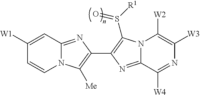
N12C(=NC(C3=C(S([R1])=O)N4C(=N3)C([W4])=NC([W3])=C4[W2])=C1[Me])C=C([W1])C=C2
